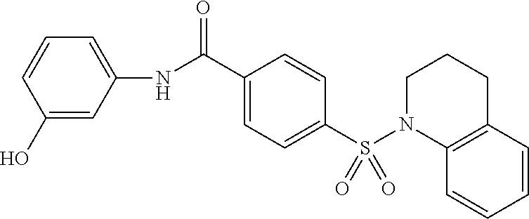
C1=C(NC(C2=CC=C(S(N3CCCC4=C3C=CC=C4)(=O)=O)C=C2)=O)C=C(O)C=C1
